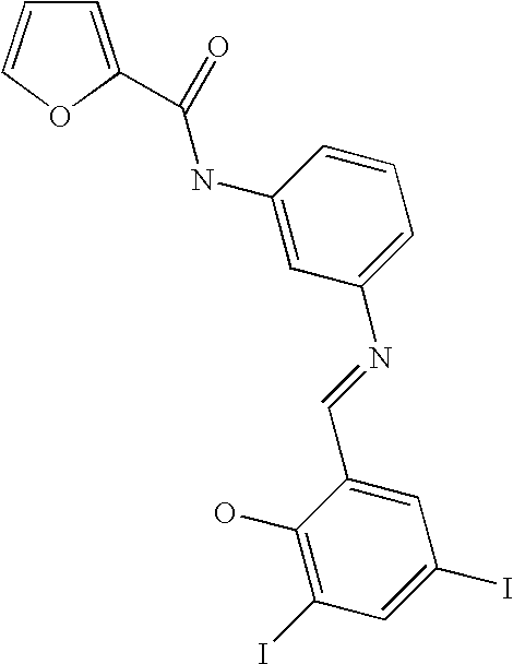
C1=CC=C(C(NC2=CC(N=CC3=CC(I)=CC(I)=C3O)=CC=C2)=O)O1
